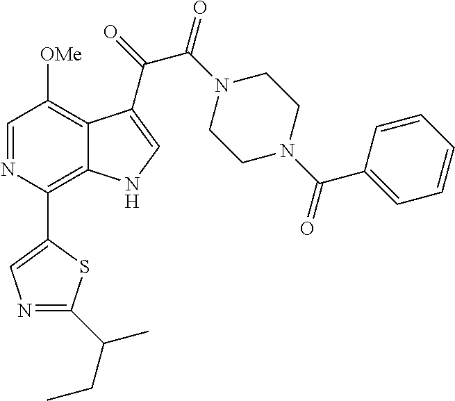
C1=NC(C2=CN=C(C(CC)C)S2)=C2C(=C1[OMe])C(C(=O)C(N1CCN(C(C3=CC=CC=C3)=O)CC1)=O)=CN2
